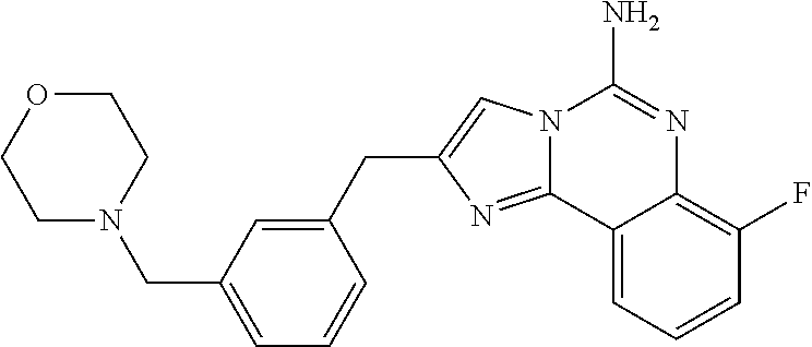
N12C(=NC(CC3=CC(CN4CCOCC4)=CC=C3)=C1)C1=CC=CC(F)=C1N=C2N
